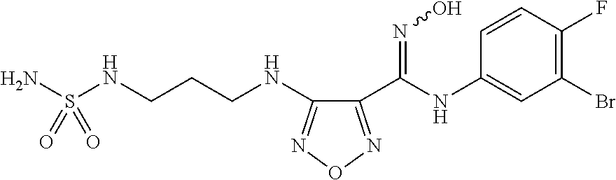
C1(C(=NO)NC2=CC(Br)=C(F)C=C2)=NON=C1NCCCNS(N)(=O)=O
